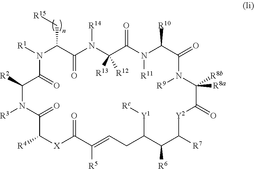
N1([R1])C(=O)C([R2])N([R3])C(=O)C([R4])[X]C(=O)C([R5])=CCC([Y1][Rc])C([R6])C([R7])[Y2]C(=O)C([R8a])([R8b])N([R9])C(=O)C([R10])N([R11])C(=O)C([R13])([R12])N([R14])C(=O)C1C[R15]
